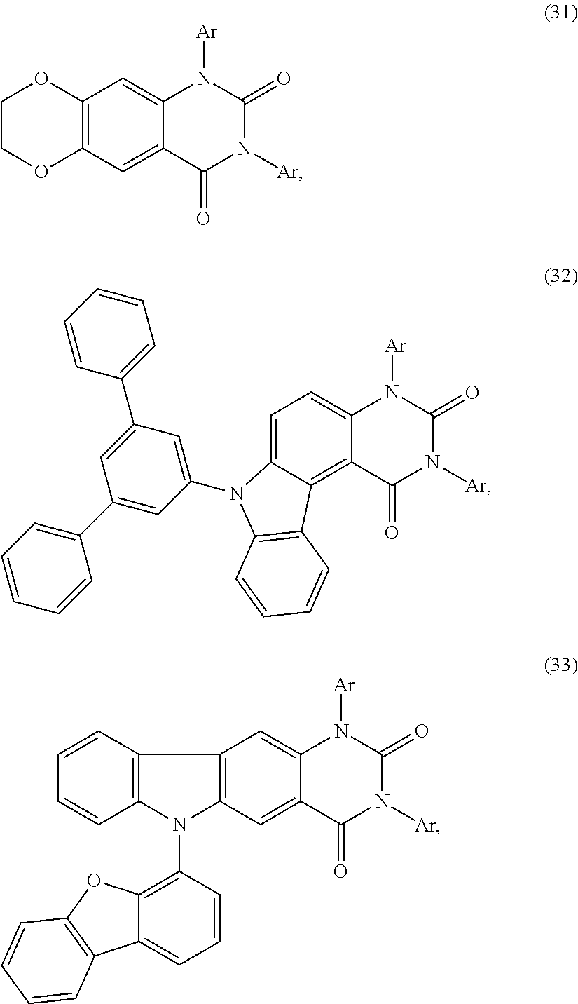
C12=C(C=C3C(=C1)N([Ar])C(=O)N([Ar])C3=O)OCCO2.C1=C2C(=C3C(=C1)N([Ar])C(=O)N([Ar])C3=O)C1=C(N2C2=CC(C3=CC=CC=C3)=CC(C3=CC=CC=C3)=C2)C=CC=C1.C12=C(C=C3C(=C1)N([Ar])C(=O)N([Ar])C3=O)N(C1=C3C(=CC=C1)C1=C(O3)C=CC=C1)C1=C2C=CC=C1
